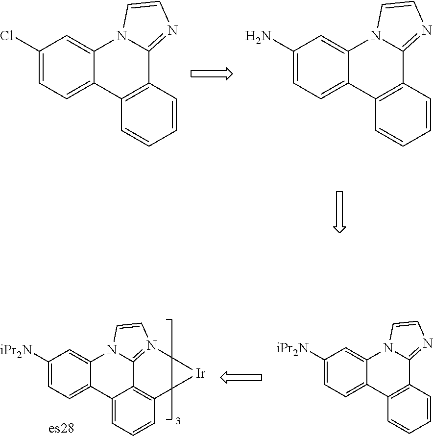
C1(Cl)=CC=C2C(=C1)N1C(=NC=C1)C1=C2C=CC=C1.C1(N)=CC=C2C(=C1)N1C(=NC=C1)C1=C2C=CC=C1.C1([iPr2N])=CC=C2C(=C1)N1C3=N(C=C1)[Ir]C1=C3C2=CC=C1.C1([iPr2N])=CC=C2C(=C1)N1C(=NC=C1)C1=C2C=CC=C1
